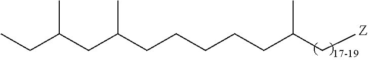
C(C(CCCCCC(C[Z])C)C)C(CC)C
